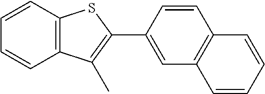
C12=C(C=CC=C1)SC(C1=CC3=C(C=C1)C=CC=C3)=C2C
